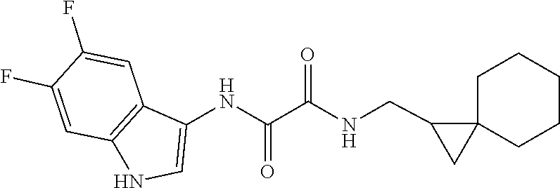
C12=C(C=C(F)C(F)=C1)C(NC(=O)C(=O)NCC1C3(CCCCC3)C1)=CN2
